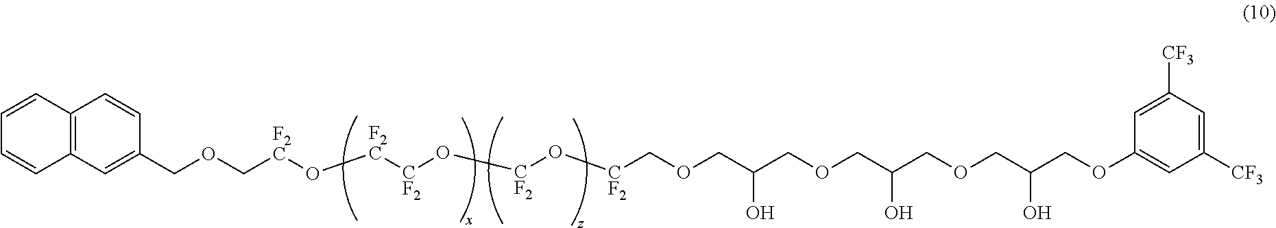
C12=C(C=C(COC[F2C]O[F2C][CF2]O[CF2]O[CF2]COCC(COCC(COCC(COC3=CC([CF3])=CC([CF3])=C3)O)O)O)C=C1)C=CC=C2
